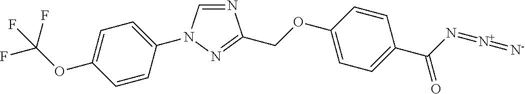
N1=CN(C2=CC=C(OC(F)(F)F)C=C2)N=C1COC1=CC=C(C(N=[N+]=[N-])=O)C=C1
